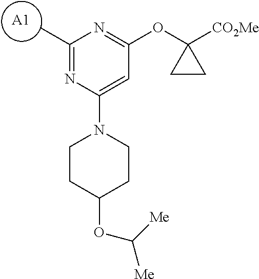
[A1].C1(C)=NC(N2CCC(OC([Me])[Me])CC2)=CC(OC2([CO2Me])CC2)=N1
